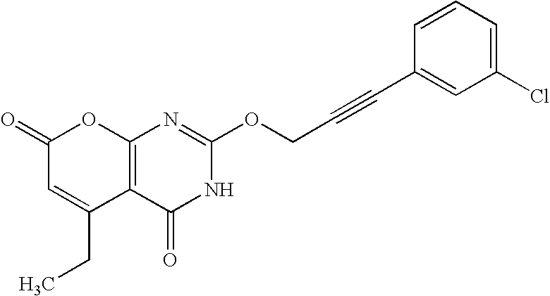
C12=C(C(=O)NC(OCC#CC3=CC(Cl)=CC=C3)=N1)C(CC)=CC(=O)O2
